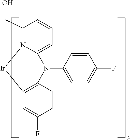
C1(CO)=N2C(=CC=C1)N(C1=CC=C(F)C=C1)C1=C(C=C(F)C=C1)[Ir]2
